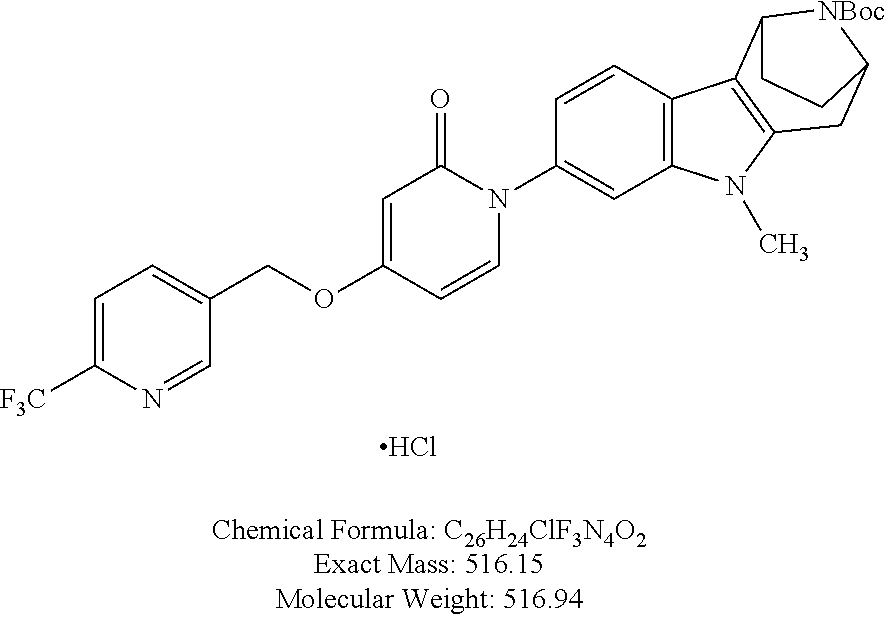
C1=C([F3C])N=CC(COC2=CC(=O)N(C3=CC4=C(C=C3)C3=C(N4C)CC4[NBoc]C3CC4)C=C2)=C1.Cl
